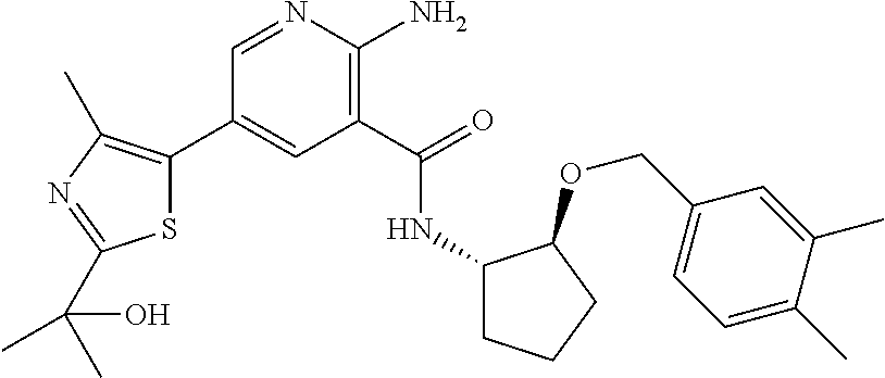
C1(C2=C(C)N=C(C(C)(C)O)S2)=CC(C(=O)NC2CCCC2OCC2=CC=C(C)C(C)=C2)=C(N)N=C1
